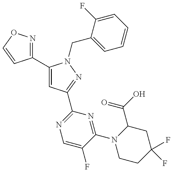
C1(C2=CC(C3=NC=C(F)C(N4CCC(F)(F)CC4C(O)=O)=N3)=NN2CC2=CC=CC=C2F)=NOC=C1
